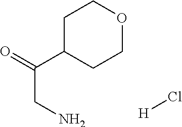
C1C(C(=O)CN)CCOC1.[H]Cl
